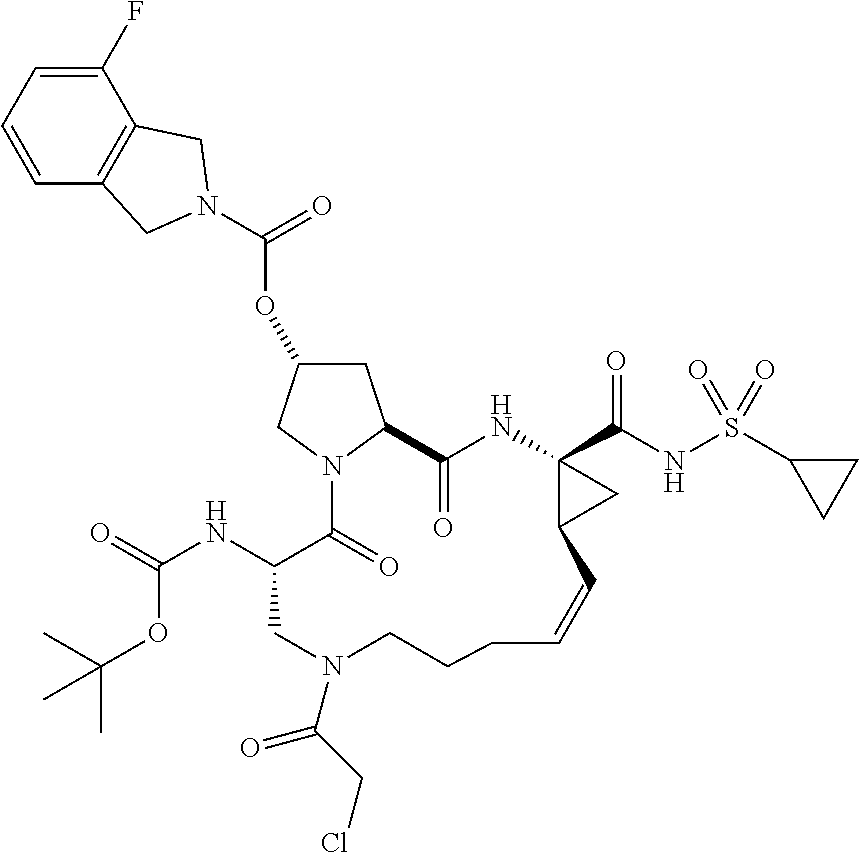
C1=CC=C(F)C2=C1CN(C(=O)OC1CC3N(C1)C(=O)C(NC(=O)OC(C)(C)C)CN(C(CCl)=O)CCCC=CC1C(C(NS(C4CC4)(=O)=O)=O)(NC3=O)C1)C2
